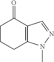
C1CCC2=C(C1=O)C=NN2C
